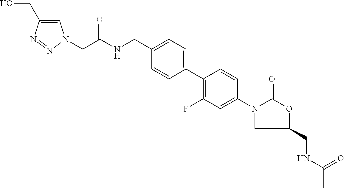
C1=C(CO)N=NN1CC(NCC1=CC=C(C2=C(F)C=C(N3C(=O)OC(CNC(C)=O)C3)C=C2)C=C1)=O
